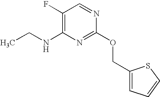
C1(F)=C(NCC)N=C(OCC2=CC=CS2)N=C1
